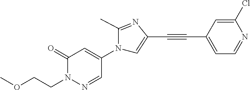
C1(=O)N(CCOC)N=CC(N2C=C(C#CC3=CC=NC(Cl)=C3)N=C2C)=C1
